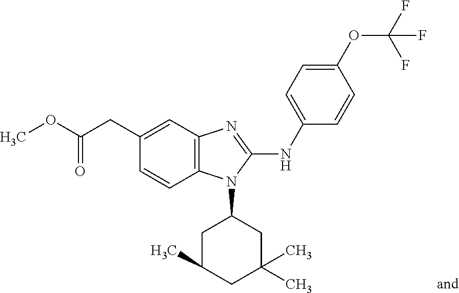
C(CC1=CC2=C(C=C1)N(C1CC(C)CC(C)(C)C1)C(NC1=CC=C(OC(F)(F)F)C=C1)=N2)(=O)OC
